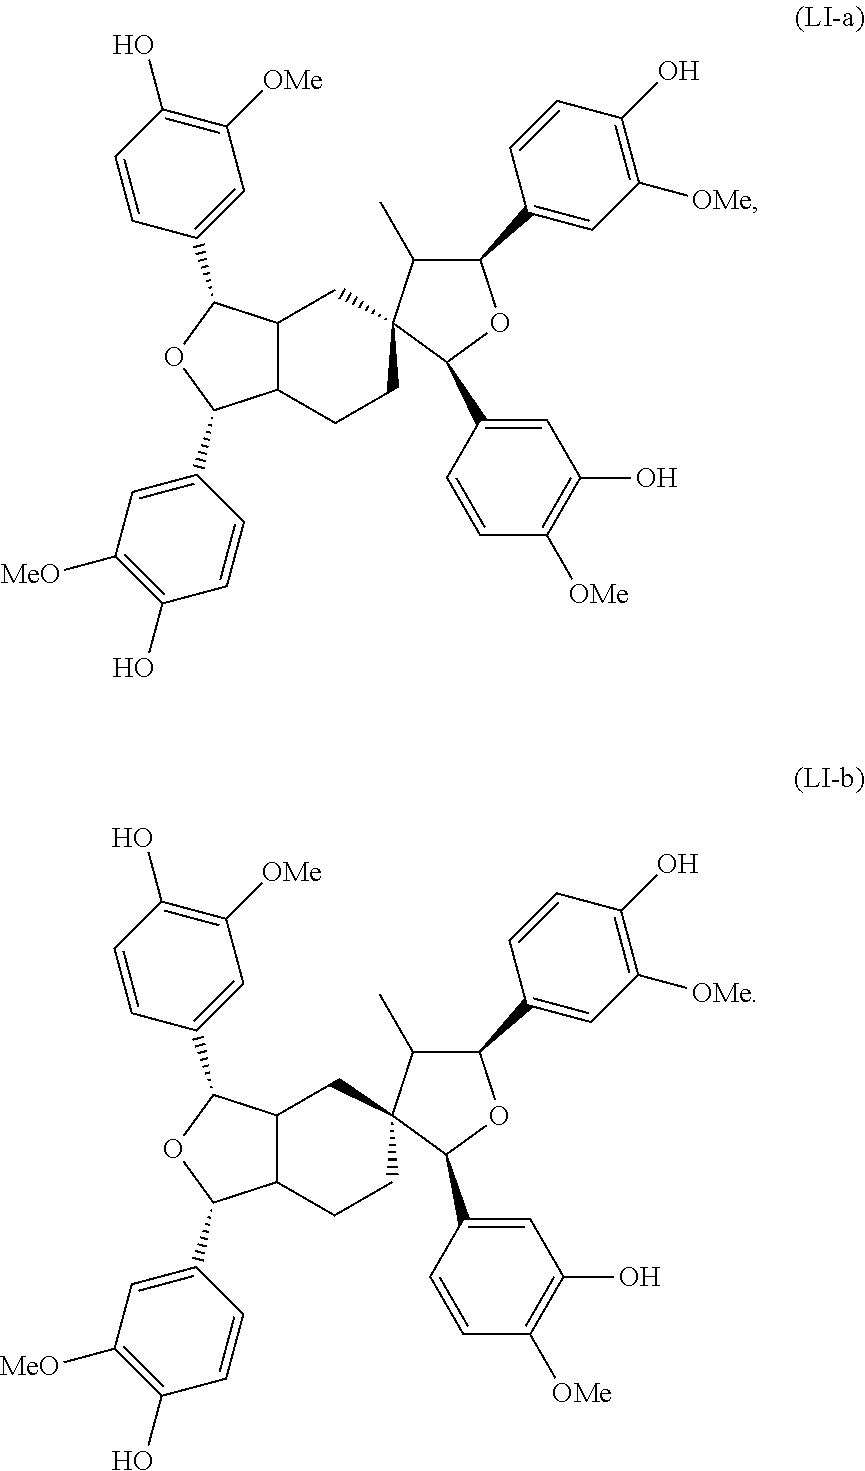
C12C(CCC3(C1)C(C)C(C1=CC([OMe])=C(O)C=C1)OC3C1=CC(O)=C([OMe])C=C1)C(C1=CC([MeO])=C(O)C=C1)OC2C1=CC([OMe])=C(O)C=C1.C12C(CCC3(C1)C(C)C(C1=CC([OMe])=C(O)C=C1)OC3C1=CC(O)=C([OMe])C=C1)C(C1=CC([MeO])=C(O)C=C1)OC2C1=CC([OMe])=C(O)C=C1
